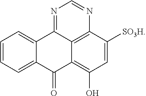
C12=C(O)C=C([SO3H])C3=C1C(=NC=N3)C1=CC=CC=C1C2=O
